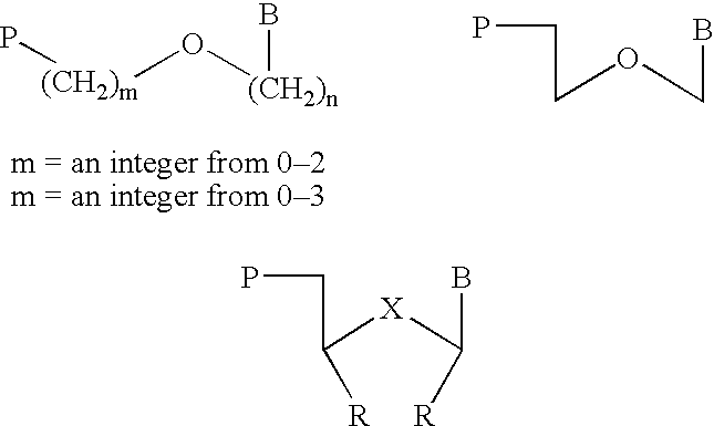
O(CCP)CB.[(CH2)m](O[(CH2)n]B)P.[R]C([X]C([R])B)CP
